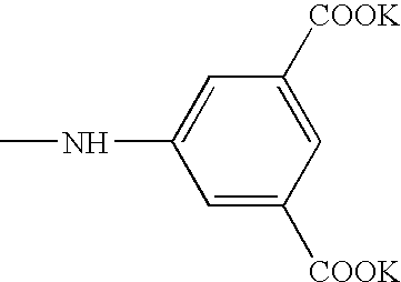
C1=C([COOK])C=C([COOK])C=C1NC
